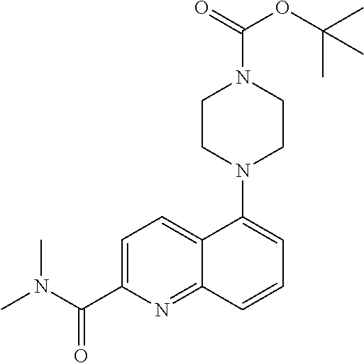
C1CN(C2=CC=CC3=NC(C(N(C)C)=O)=CC=C23)CCN1C(=O)OC(C)(C)C
